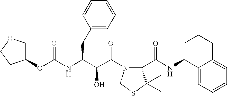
C1(OC(NC(C(C(N2C(C(NC3C4=CC=CC=C4CCC3)=O)C(C)(C)SC2)=O)O)CC2=CC=CC=C2)=O)COCC1
